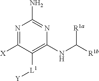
[Y][L1]C1=C(NC([R1a])[R1b])N=C(N)N=C1[X]
